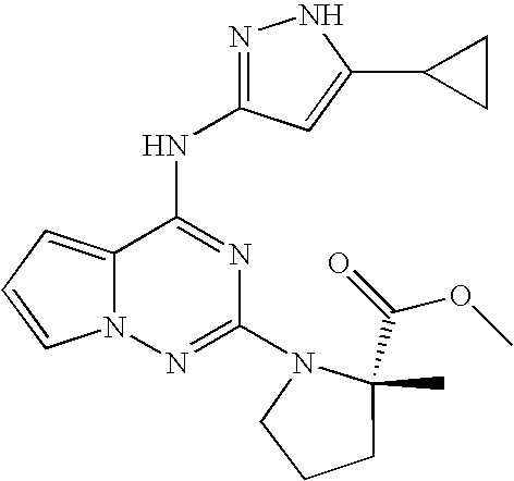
C1(N2CCCC2(C(=O)OC)C)=NN2C(=CC=C2)C(NC2=NNC(C3CC3)=C2)=N1
